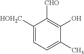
C1([HOH2C])=CC=C(C)C(O)=C1[CHO]
